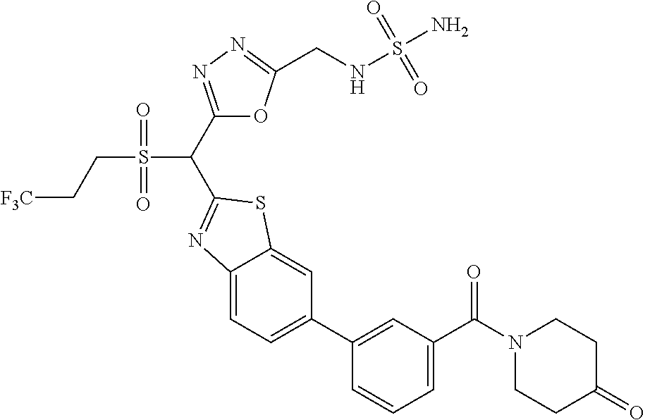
C1(C(S(CC[F3C])(=O)=O)C2=NC3=CC=C(C4=CC(C(N5CCC(=O)CC5)=O)=CC=C4)C=C3S2)=NN=C(CNS(N)(=O)=O)O1
